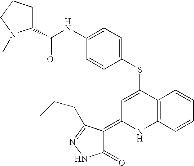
S(C1=CC(=C2C(=O)NN=C2CCC)NC2=C1C=CC=C2)C1=CC=C(NC(C2CCCN2C)=O)C=C1
